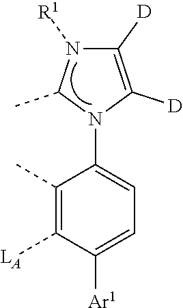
C1([D])=C([D])N(C2=CC=C([Ar1])C([LA])=C2C)C(C)N1[R1]
